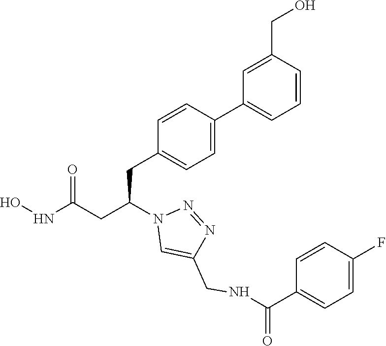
C1(CC(CC(NO)=O)N2C=C(CNC(C3=CC=C(F)C=C3)=O)N=N2)=CC=C(C2=CC=CC(CO)=C2)C=C1
